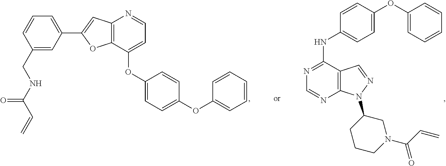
C1(CNC(C=C)=O)=CC(C2=CC3=C(C(OC4=CC=C(OC5=CC=CC=C5)C=C4)=CC=N3)O2)=CC=C1.C12=C(C(NC3=CC=C(OC4=CC=CC=C4)C=C3)=NC=N1)C=NN2C1CCCN(C(C=C)=O)C1
